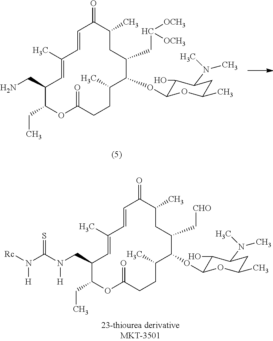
C1(CC)C(CN)C=C(C)C=CC(=O)C(C)CC(CC([OCH3])[OCH3])C(OC2C(O)C(N(C)C)CC(C)O2)C(C)CCC(=O)O1.C1(CC)C(CN(C(=S)N([Rc])[H])[H])C=C(C)C=CC(=O)C(C)CC(C[CHO])C(OC2C(O)C(N(C)C)CC(C)O2)C(C)CCC(=O)O1
